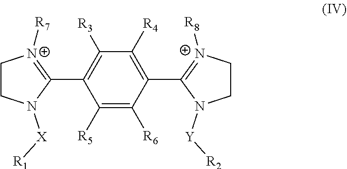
N1([X][R1])CC[N+]([R7])=C1C1=C([R3])C([R4])=C(C2=[N+]([R8])CCN2[Y][R2])C([R6])=C1[R5]
